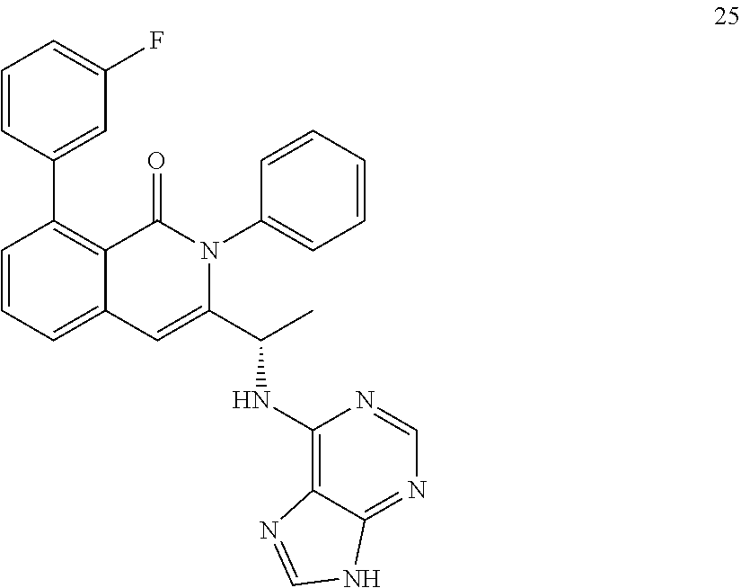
C1=CC(C2=CC(F)=CC=C2)=C2C(=C1)C=C(C(C)NC1=C3C(=NC=N1)NC=N3)N(C1=CC=CC=C1)C2=O
